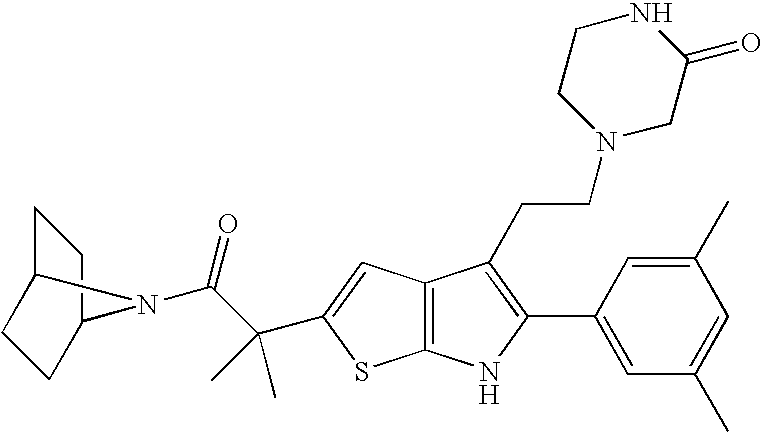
C12=C(C=C(C(C(N3C4CCC3CC4)=O)(C)C)S1)C(CCN1CC(=O)NCC1)=C(C1=CC(C)=CC(C)=C1)N2
